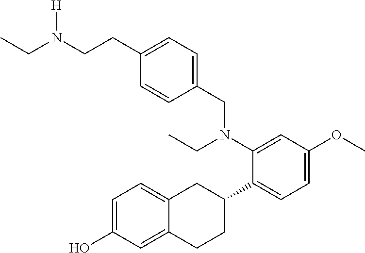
C1(CCN(CC)[H])=CC=C(CN(CC)C2=CC(OC)=CC=C2C2CC3=CC=C(O)C=C3CC2)C=C1
